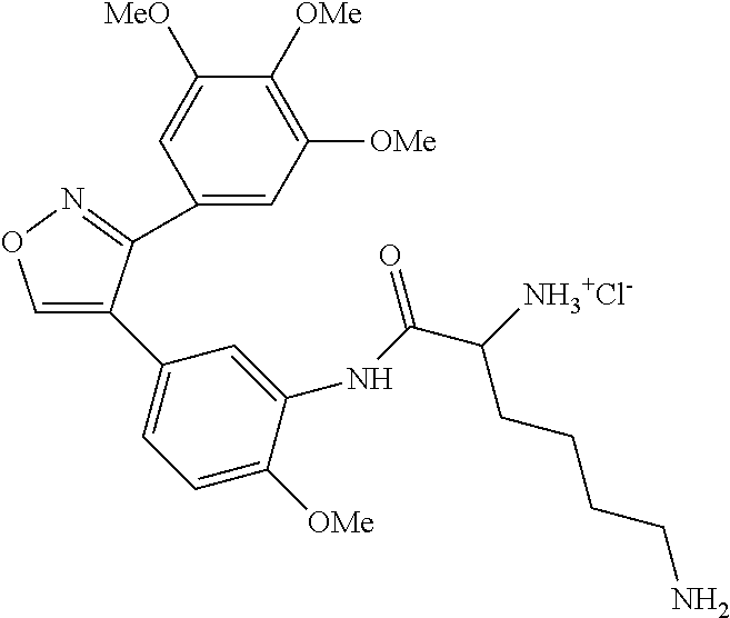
C1=C(C2=CC=C([OMe])C(NC(C([NH3+Cl-])CCCCN)=O)=C2)C(C2=CC([OMe])=C([OMe])C([MeO])=C2)=NO1
